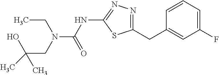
N(C(NC1=NN=C(CC2=CC(F)=CC=C2)S1)=O)(CC)CC(O)(C)C
